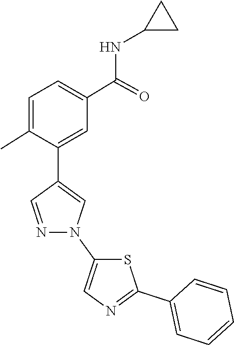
N1(C2=CN=C(C3=CC=CC=C3)S2)C=C(C2=CC(C(NC3CC3)=O)=CC=C2C)C=N1
